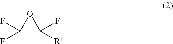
C1(F)(F)C(F)([R1])O1
